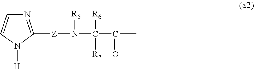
N1=C([Z]N([R5])C([R6])(C(=O)C)[R7])N([H])C=C1
